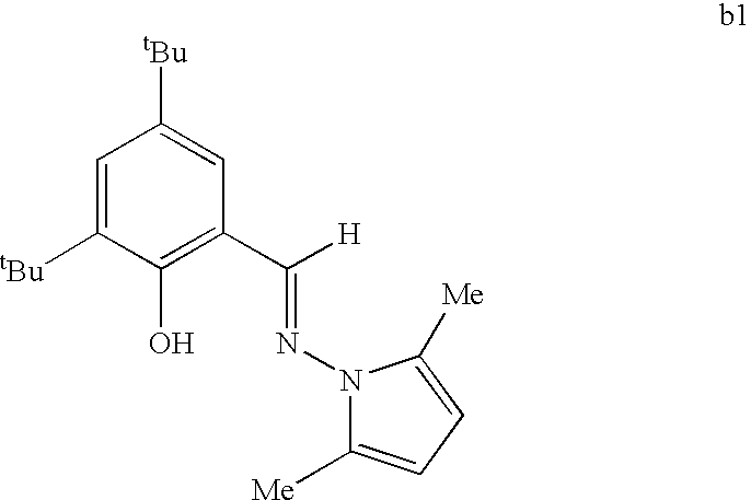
N1(N=C(C2=C(O)C([tBu])=CC([tBu])=C2)[H])C([Me])=CC=C1[Me]
